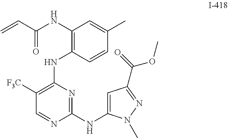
C1([F3C])=C(NC2=C(NC(C=C)=O)C=C(C)C=C2)N=C(NC2=CC(C(OC)=O)=NN2C)N=C1
